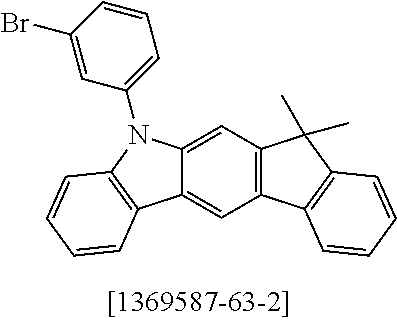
C1=C2C(=CC3=C1C(C)(C)C1=C3C=CC=C1)C1=C(N2C2=CC=CC(Br)=C2)C=CC=C1
